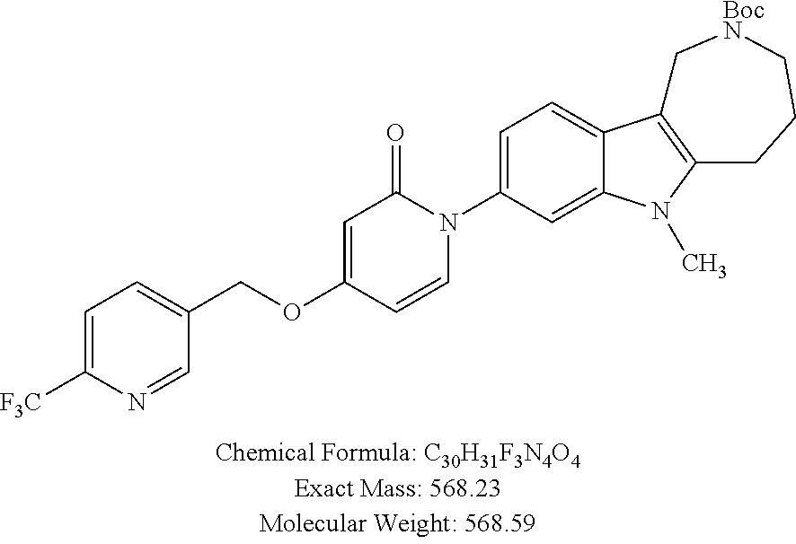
C1=C([F3C])N=CC(COC2=CC(=O)N(C3=CC=C4C(=C3)N(C)C3=C4C[BocN]CCC3)C=C2)=C1
